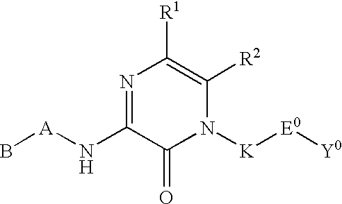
N1=C(N[A]B)C(=O)N([K][E0][Y0])C([R2])=C1[R1]
